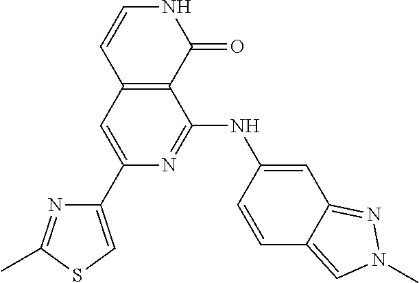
C1(C2=CC3=C(C(NC4=CC5=NN(C)C=C5C=C4)=N2)C(=O)NC=C3)=CSC(C)=N1
